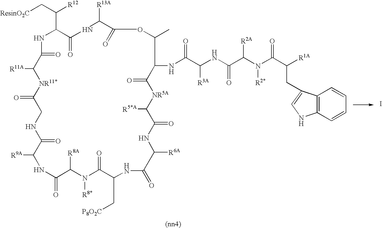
[ResinO2C]CC(C1NC(=O)C([R11A])[NR11*]C(=O)CNC(=O)C([R9A])NC(=O)C([R8A])N([R8*])C(=O)C(C[P8O2C])NC(=O)C([R6A])NC(=O)C([R5*A])[NR5A]C(=O)C(NC(C([R3A])NC(C(N(C(C([R1A])CC2=CNC3=C2C=CC=C3)=O)[R2*])[R2A])=O)=O)C(C)OC(=O)C([R13A])NC1=O)[R12].I
